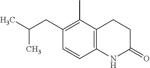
C1CC(=O)NC2=C1C(C)=C(CC(C)C)C=C2
